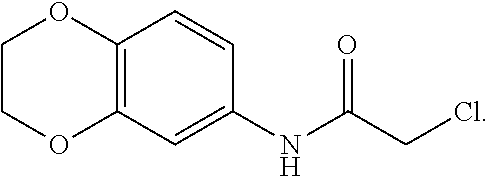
C12=C(C=C(NC(CCl)=O)C=C1)OCCO2
